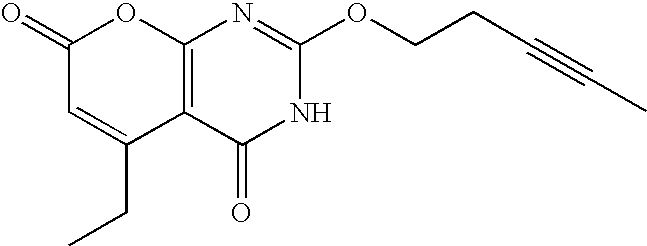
C12=C(C(=O)NC(OCCC#CC)=N1)C(CC)=CC(=O)O2
